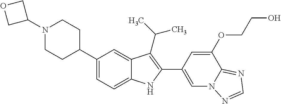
N1(C2COC2)CCC(C2=CC=C3C(=C2)C(C(C)C)=C(C2=CN4C(=NC=N4)C(OCCO)=C2)N3)CC1
